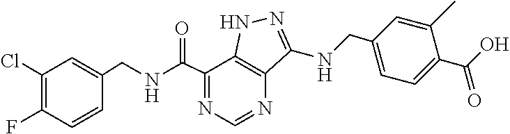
C1(Cl)=C(F)C=CC(CNC(C2=NC=NC3=C2NN=C3NCC2=CC=C(C(O)=O)C(C)=C2)=O)=C1
